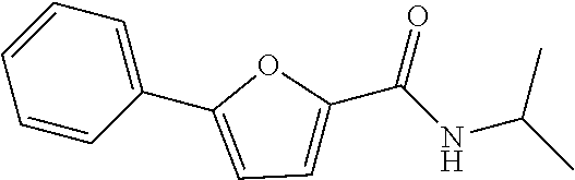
C1=CC=CC(C2=CC=C(C(NC(C)C)=O)O2)=C1
